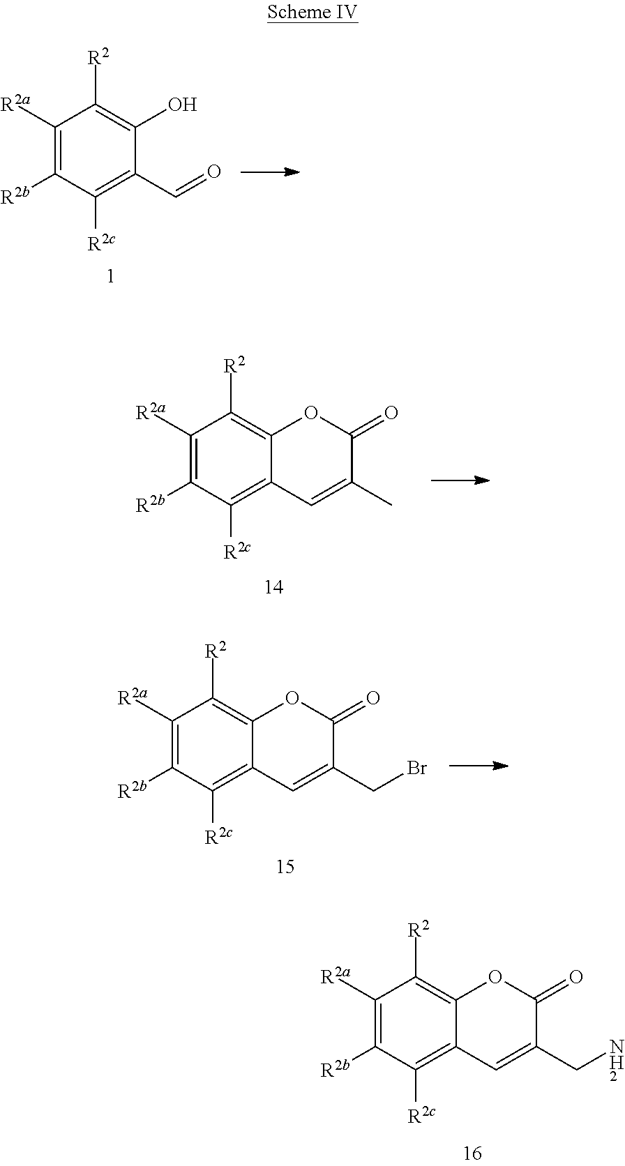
C1([R2a])=C([R2b])C([R2c])=C(C=O)C(O)=C1[R2].C1([R2a])=C([R2b])C([R2c])=C2C(=C1[R2])OC(=O)C(C)=C2.C1([R2a])=C([R2b])C([R2c])=C2C(=C1[R2])OC(=O)C(CBr)=C2.C1([R2a])=C([R2b])C([R2c])=C2C(=C1[R2])OC(=O)C(CN)=C2
